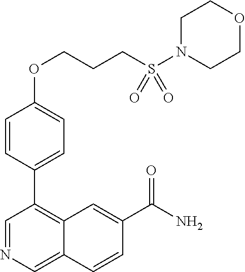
C1(OCCCS(N2CCOCC2)(=O)=O)=CC=C(C2=C3C(=CN=C2)C=CC(C(N)=O)=C3)C=C1
